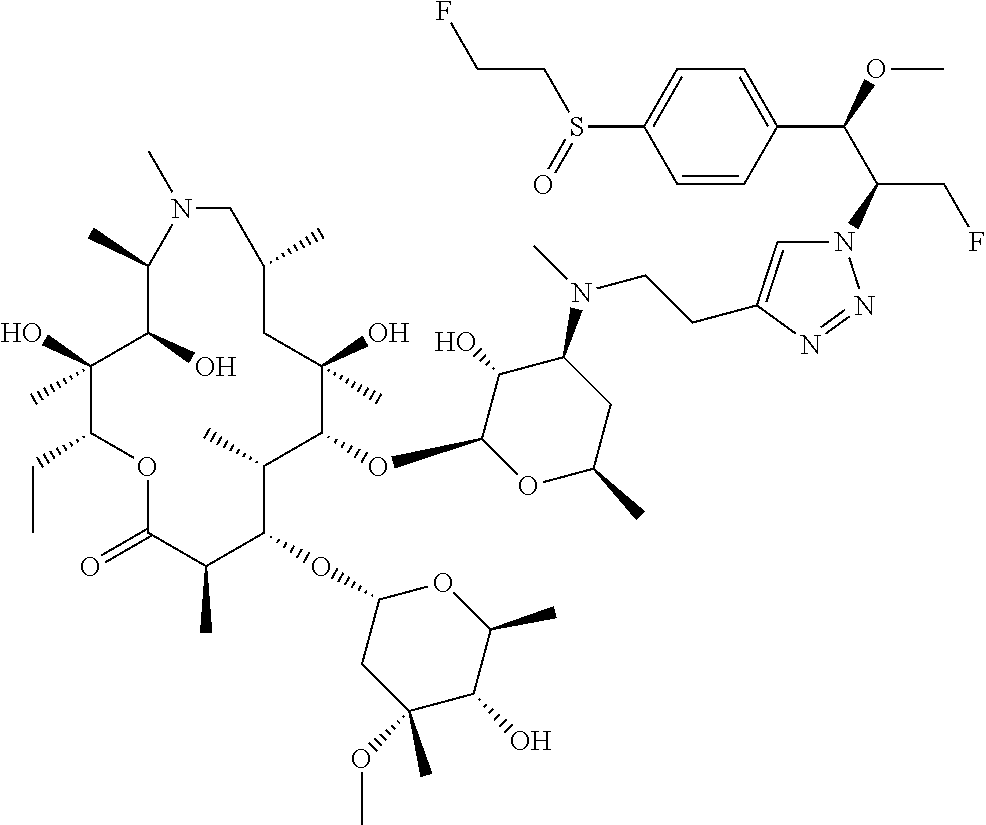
C1(O)(C)C(CC)OC(=O)C(C)C(OC2CC(OC)(C)C(O)C(C)O2)C(C)C(OC2OC(C)CC(N(C)CCC3=CN(C(C(OC)C4=CC=C(S(=O)CCF)C=C4)CF)N=N3)C2O)C(O)(C)CC(C)CN(C)C(C)C1O
